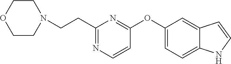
O(C1=CC=C2C(=C1)C=CN2)C1=NC(CCN2CCOCC2)=NC=C1
